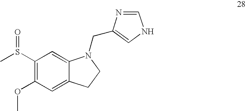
C1(S(C)=O)=C(OC)C=C2C(=C1)N(CC1=CNC=N1)CC2
